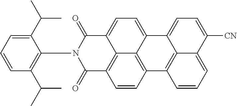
C1=CC(C(C)C)=C(N2C(=O)C3=C4C(=CC=C5C4=C(C=C3)C3=C4C5=CC=C([CN])C4=CC=C3)C2=O)C(C(C)C)=C1
